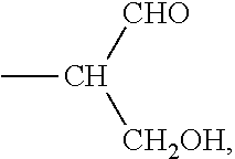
CC([CHO])[CH2OH]
